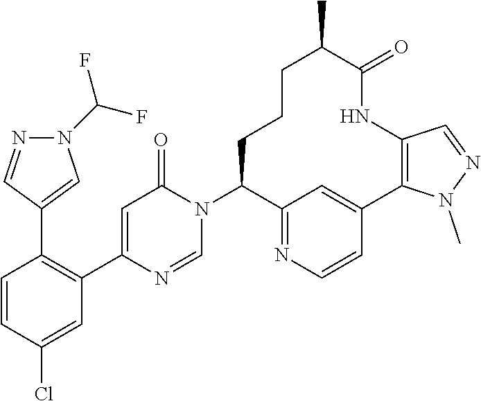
N1(C(F)F)N=CC(C2=C(C3=CC(=O)N(C4CCCC(C)C(=O)NC5=C(C6=CC4=NC=C6)N(C)N=C5)C=N3)C=C(Cl)C=C2)=C1
